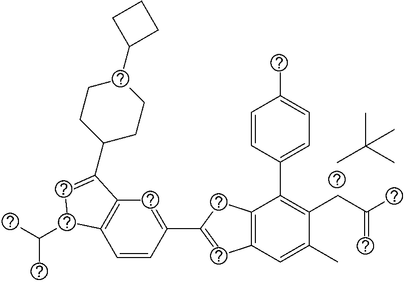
CC(C)(C)C.C1=CC(C2=CC3=C(C2)C(C2=CC=C(C)C=C2)=C(CC(C)=C)C(C)=C3)=CC2=C1C(C(C)C)C=C2C1CCC(C2CCC2)CC1
